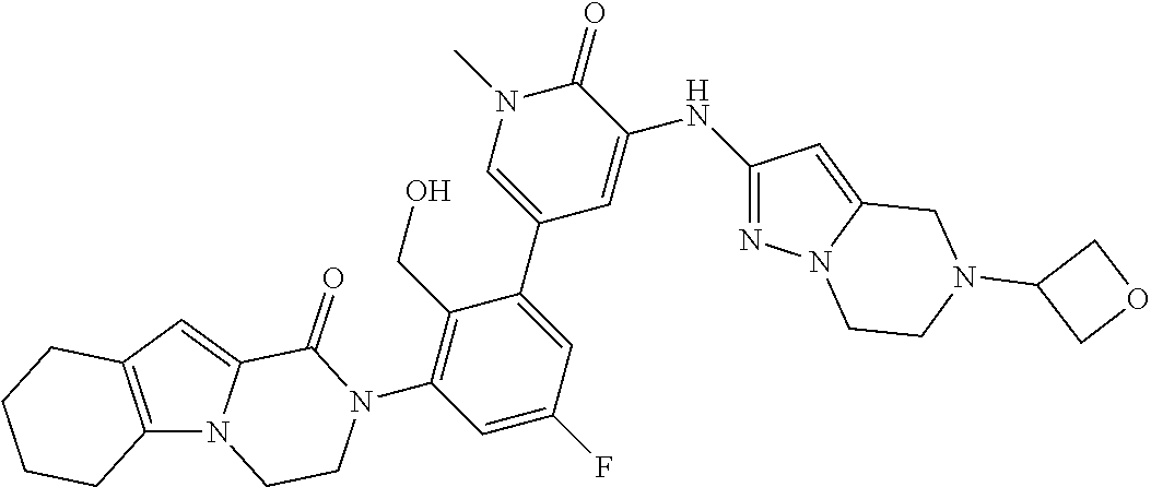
C12=C(C=C3N1CCN(C1=C(CO)C(C4=CN(C)C(=O)C(NC5=NN6C(=C5)CN(C5COC5)CC6)=C4)=CC(F)=C1)C3=O)CCCC2
